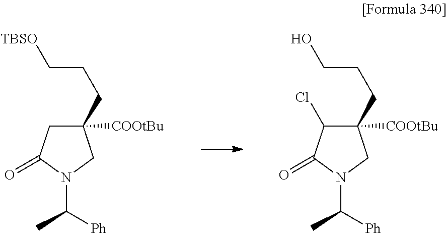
C1(CCC[TBSO])([COOtBu])CC(=O)N(C([Ph])C)C1.C1(CCCO)([COOtBu])C(Cl)C(=O)N(C([Ph])C)C1
